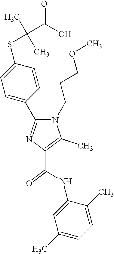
C(C1=C(C)N(CCCOC)C(C2=CC=C(SC(C)(C)C(O)=O)C=C2)=N1)(=O)NC1=CC(C)=CC=C1C
